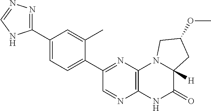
C12=C(N=C(C3=CC=C(C4=NN=CN4)C=C3C)C=N1)N1C([H])(C(=O)N2)CC(OC)C1
